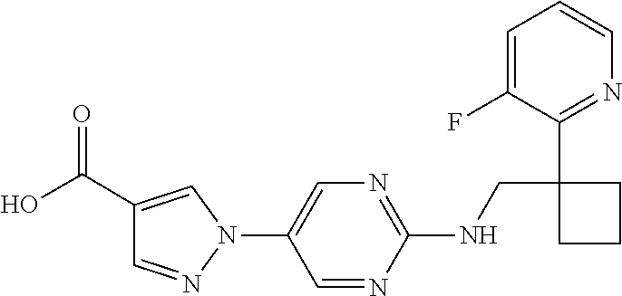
N(CC1(C2=NC=CC=C2F)CCC1)C1=NC=C(N2C=C(C(O)=O)C=N2)C=N1
